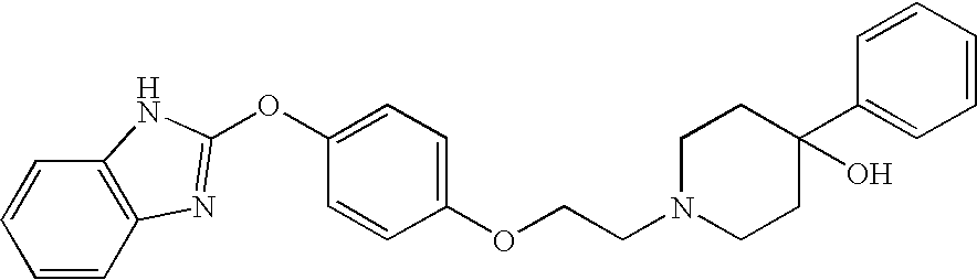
C1=CC2=C(C=C1)NC(OC1=CC=C(OCCN3CCC(C4=CC=CC=C4)(O)CC3)C=C1)=N2
